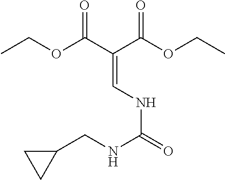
CCOC(C(C(OCC)=O)=CNC(=O)NCC1CC1)=O
